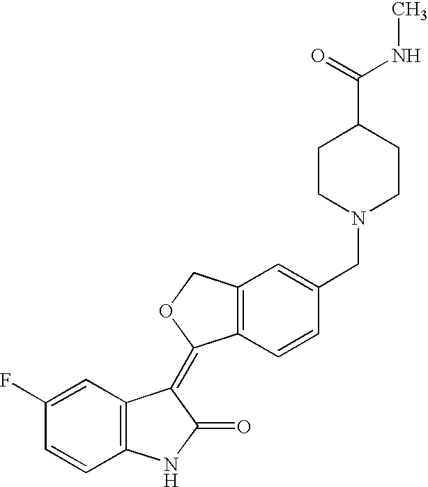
C1(F)=CC2=C(C=C1)NC(=O)C2=C1C2=C(CO1)C=C(CN1CCC(C(NC)=O)CC1)C=C2
